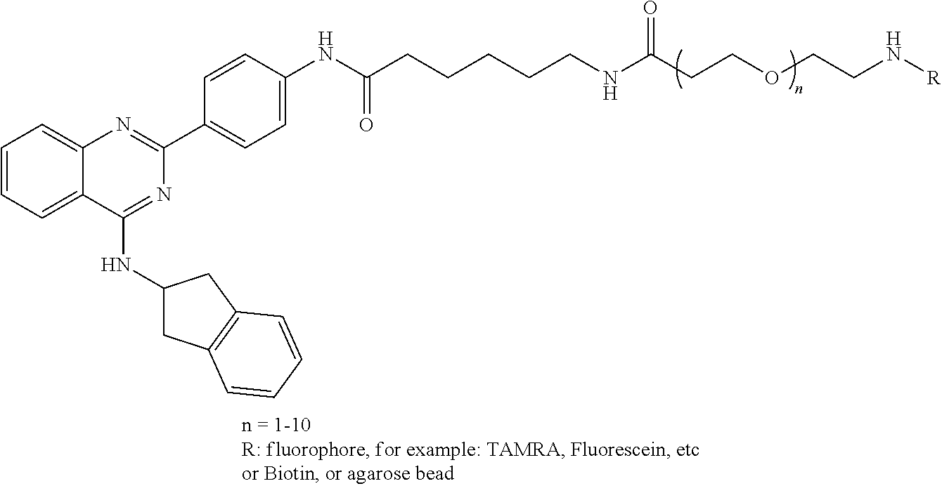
C(CCCC(NC1=CC=C(C2=NC3=CC=CC=C3C(NC3CC4=C(C3)C=CC=C4)=N2)C=C1)=O)CNC(CCOCCN[R])=O
